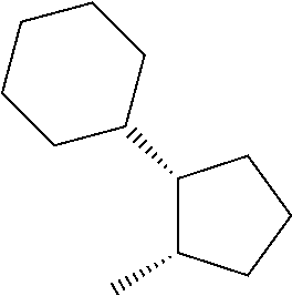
C1(C2CCCCC2)C(C)CCC1
